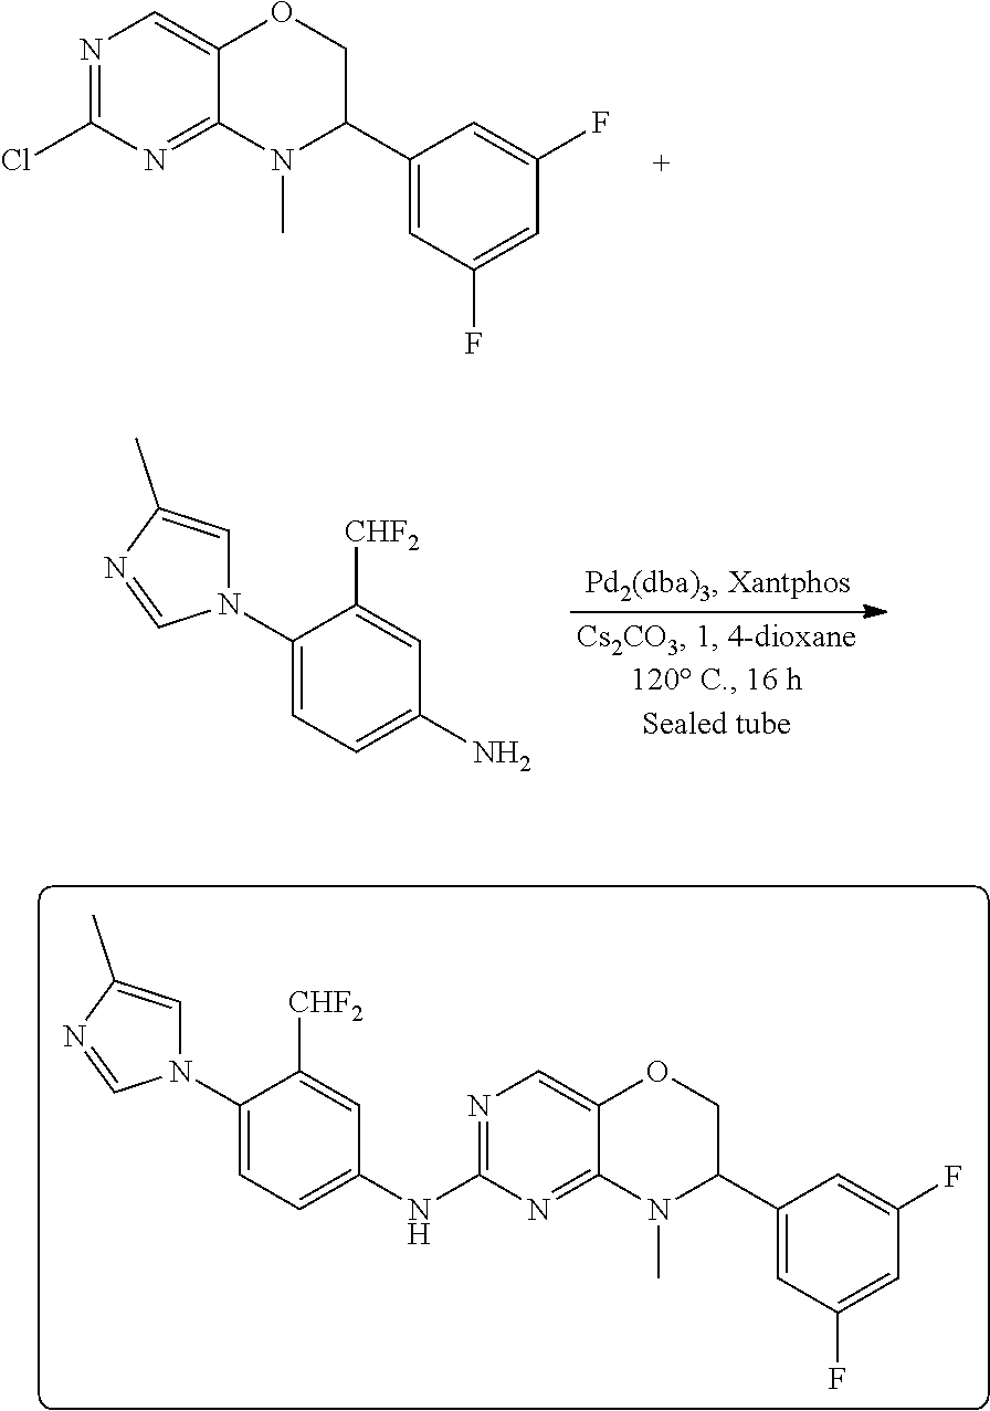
N1=C(Cl)N=C2C(=C1)OCC(C1=CC(F)=CC(F)=C1)N2C.C1(N2C=C(C)N=C2)=CC=C(N)C=C1[CHF2].N1=C(NC2=CC=C(N3C=C(C)N=C3)C([CHF2])=C2)N=C2C(=C1)OCC(C1=CC(F)=CC(F)=C1)N2C
